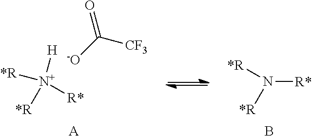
[*R][N+]([H])([*R])[R*].[-O]C([CF3])=O.[A].N([R*])([*R])[*R].B
